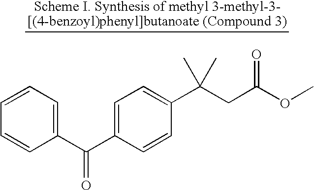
C1=CC=CC(C(C2=CC=C(C(CC(OC)=O)(C)C)C=C2)=O)=C1
